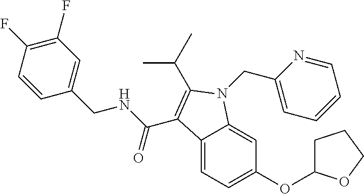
C12=CC=C(OC3CCCO3)C=C1N(CC1=CC=CC=N1)C(C(C)C)=C2C(NCC1=CC(F)=C(F)C=C1)=O
